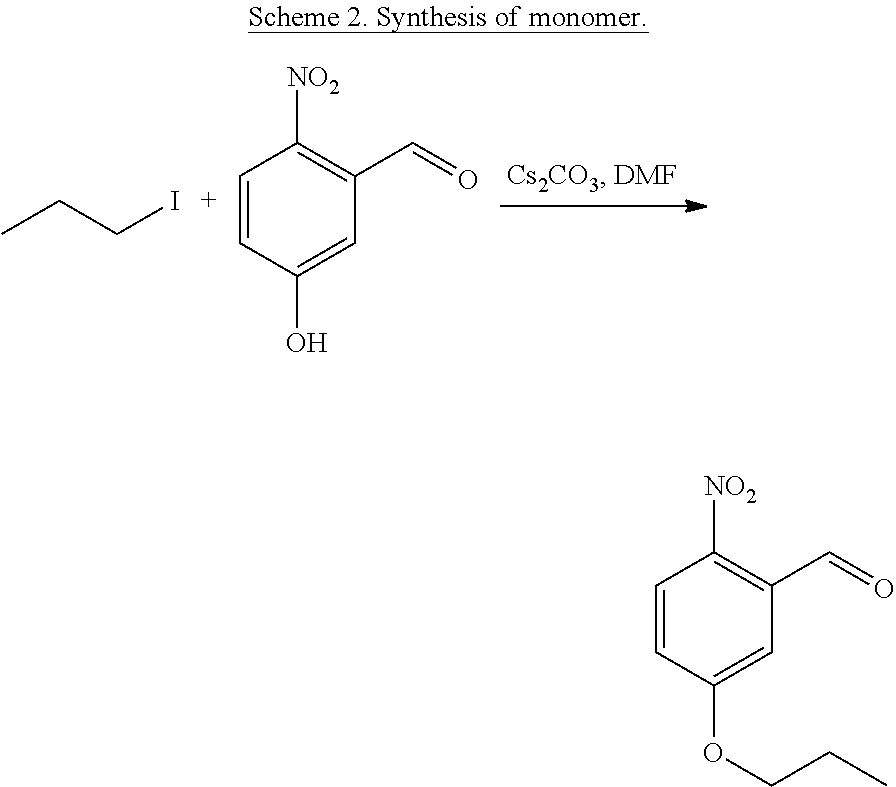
CCCI.C1=CC(O)=CC(C=O)=C1[NO2].C1=CC(OCCC)=CC(C=O)=C1[NO2]
